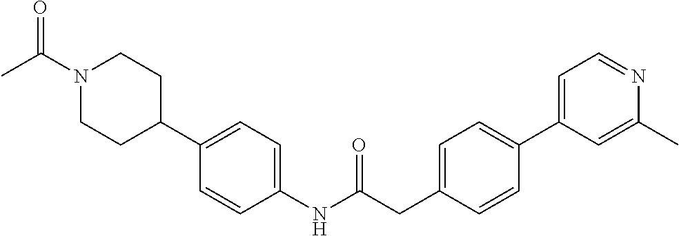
N1(C(C)=O)CCC(C2=CC=C(NC(CC3=CC=C(C4=CC=NC(C)=C4)C=C3)=O)C=C2)CC1
